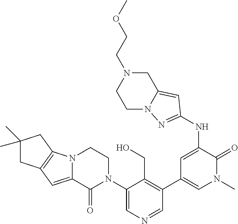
C12=C(N3C(=C1)C(=O)N(C1=CN=CC(C4=CN(C)C(=O)C(NC5=NN6CCN(CCOC)CC6=C5)=C4)=C1CO)CC3)CC(C)(C)C2
